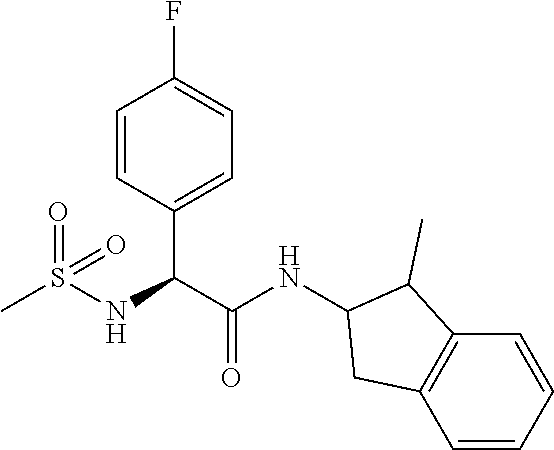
C1=CC(C(C(=O)NC2CC3=C(C2C)C=CC=C3)NS(C)(=O)=O)=CC=C1F
